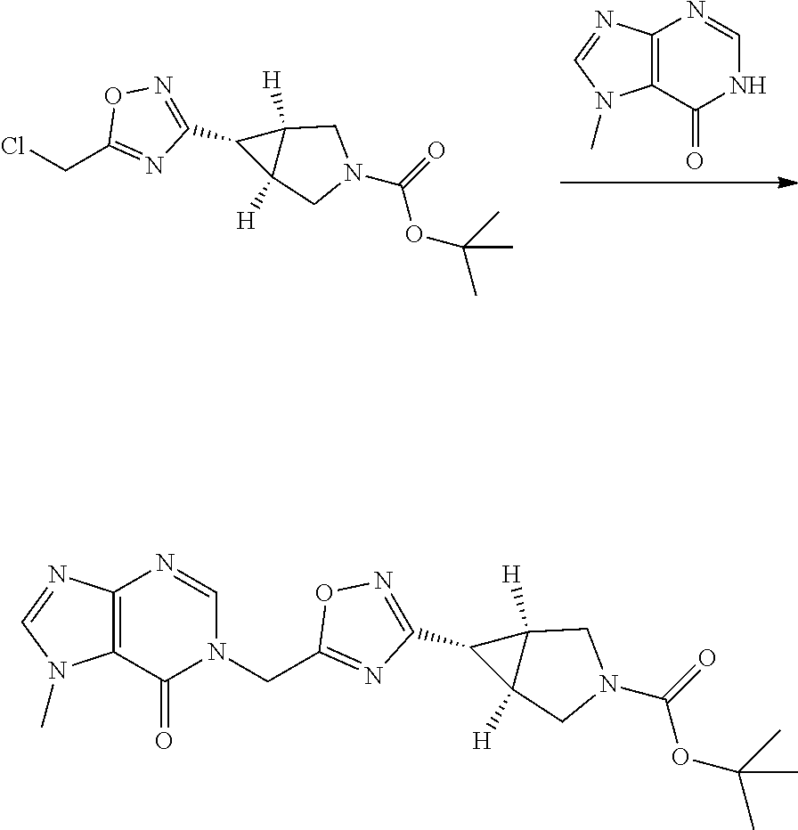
C12=C(N=CN1C)N=CNC2=O.C12([H])C(C3=NOC(CCl)=N3)C1([H])CN(C(OC(C)(C)C)=O)C2.C12([H])C(C3=NOC(CN4C(=O)C5=C(N=CN5C)N=C4)=N3)C1([H])CN(C(OC(C)(C)C)=O)C2
